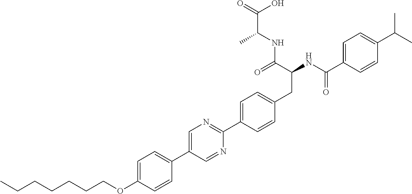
CCCCCCCOC1=CC=C(C2=CN=C(C3=CC=C(CC(NC(C4=CC=C(C(C)C)C=C4)=O)C(=O)NC(C(O)=O)C)C=C3)N=C2)C=C1
